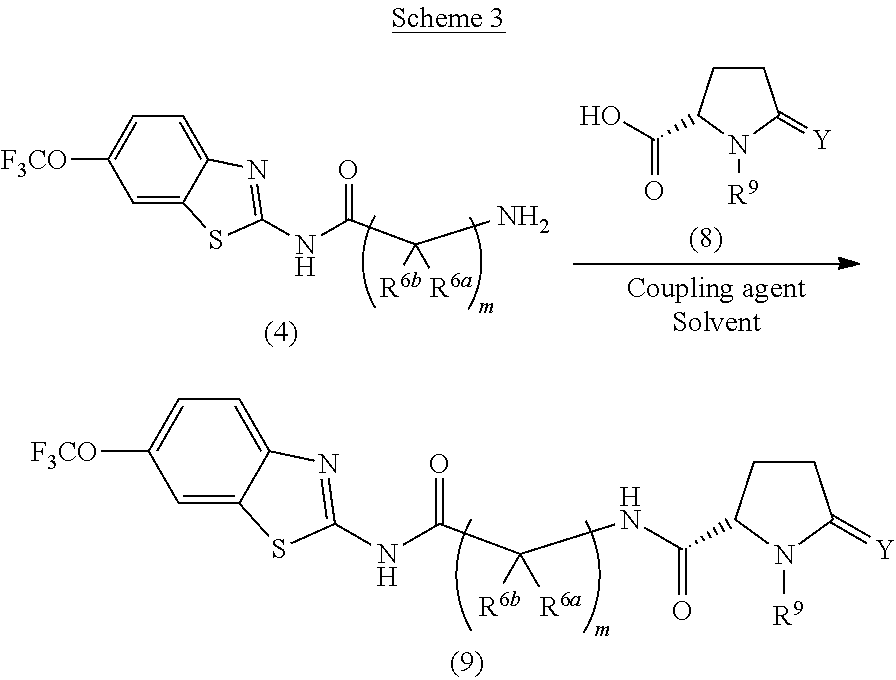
C1=C2C(=CC=C1[F3CO])N=C(NC(C(N)([R6a])[R6b])=O)S2.C1CC(C(O)=O)N([R9])C1=[Y].C1=C2C(=CC=C1[F3CO])N=C(NC(C(NC(=O)C1CCC(=[Y])N1[R9])([R6a])[R6b])=O)S2
